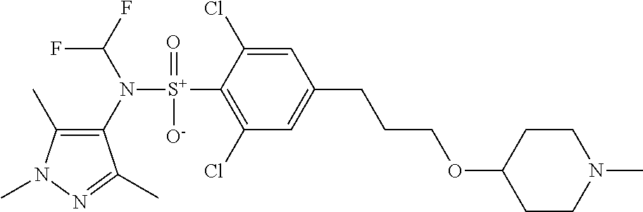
C1(C)=C(N([S+](C2=C(Cl)C=C(CCCOC3CCN(C)CC3)C=C2Cl)(=O)[O-])C(F)F)C(C)=NN1C
